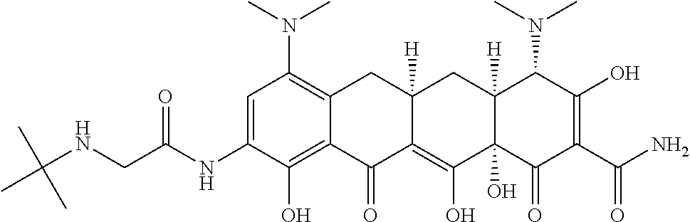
CN(C1=C2C(=C(O)C(NC(CNC(C)(C)C)=O)=C1)C(=O)C1=C(O)C3(O)C([H])(CC1([H])C2)C(N(C)C)C(O)=C(C(N)=O)C3=O)C
